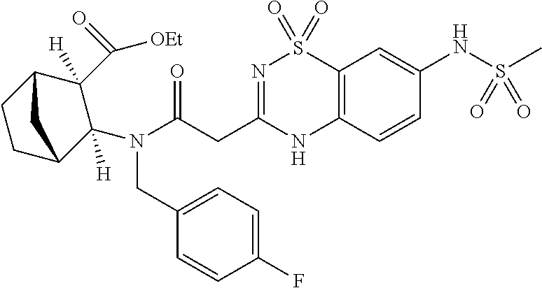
C1(C(=O)[OEt])([H])C2CCC(C1(N(C(CC1=NS(=O)(=O)C3=C(N1)C=CC(NS(C)(=O)=O)=C3)=O)CC1=CC=C(F)C=C1)[H])C2
